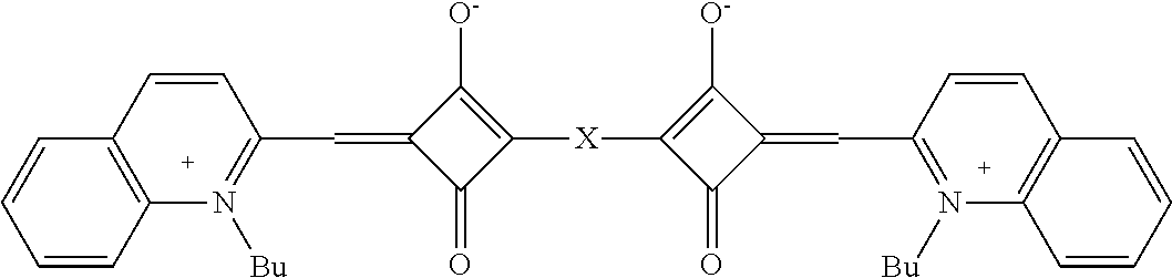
C1=CC2=C(C=C1)C=CC(C=C1C(=O)C([X]C3=C([O-])C(=CC4=N([Bu])C5=C(C=C4)C=CC=C5)C3=O)=C1[O-])=N2[Bu]
